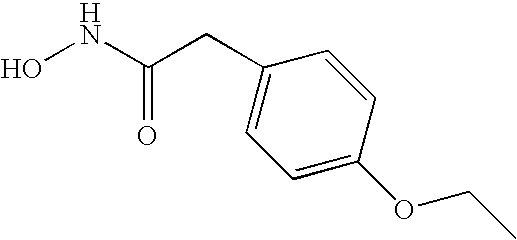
ONC(CC1=CC=C(OCC)C=C1)=O
